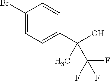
C1(Br)=CC=C(C(O)(C)C(F)(F)F)C=C1
